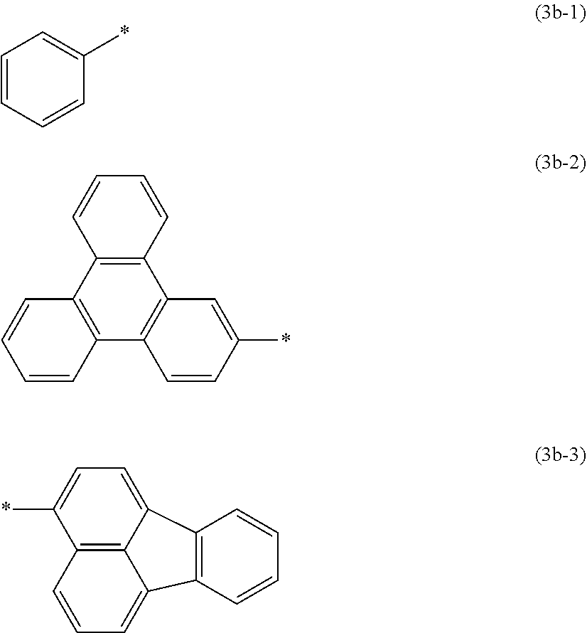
C1=CC=CC(*)=C1.C12=C(C3=C(C4=C1C=C(*)C=C4)C=CC=C3)C=CC=C2.C12=C3C=CC=C1C1=C(C2=CC=C3*)C=CC=C1
